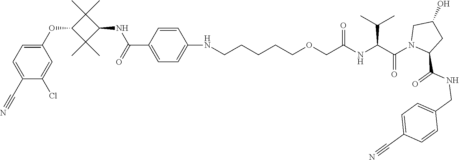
C1(C#N)=CC=C(OC2C(C)(C)C(NC(=O)C3=CC=C(NCCCCCOCC(NC(C(N4CC(O)CC4C(NCC4=CC=C(C#N)C=C4)=O)=O)C(C)C)=O)C=C3)C2(C)C)C=C1Cl
